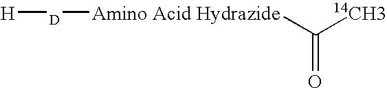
C([14CH3])(=O)[Amino Acid Hydrazide][D][H]
